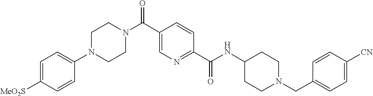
C1(N2CCN(C(C3=CN=C(C(NC4CCN(CC5=CC=C([CN])C=C5)CC4)=O)C=C3)=O)CC2)=CC=C([MeO2S])C=C1
